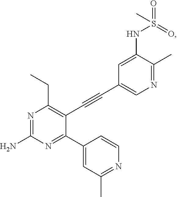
N1=C(N)N=C(C2=CC(C)=NC=C2)C(C#CC2=CN=C(C)C(NS(C)(=O)=O)=C2)=C1CC
